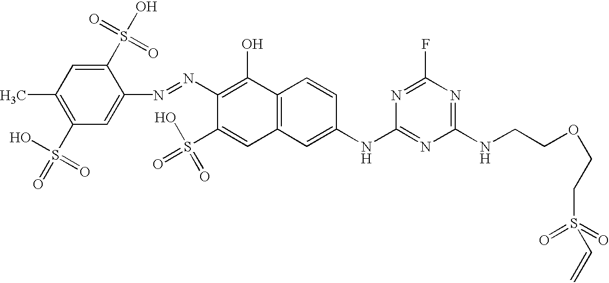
C1(N=NC2=C(O)C3=C(C=C2S(=O)(O)=O)C=C(NC2=NC(NCCOCCS(=O)(=O)C=C)=NC(F)=N2)C=C3)=CC(S(=O)(O)=O)=C(C)C=C1S(O)(=O)=O
